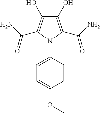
C1(O)=C(C(N)=O)N(C2=CC=C(OC)C=C2)C(C(N)=O)=C1O
